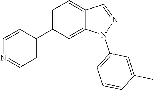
C1(C2=CC=NC=C2)=CC=C2C(=C1)N(C1=CC=CC(C)=C1)N=C2
